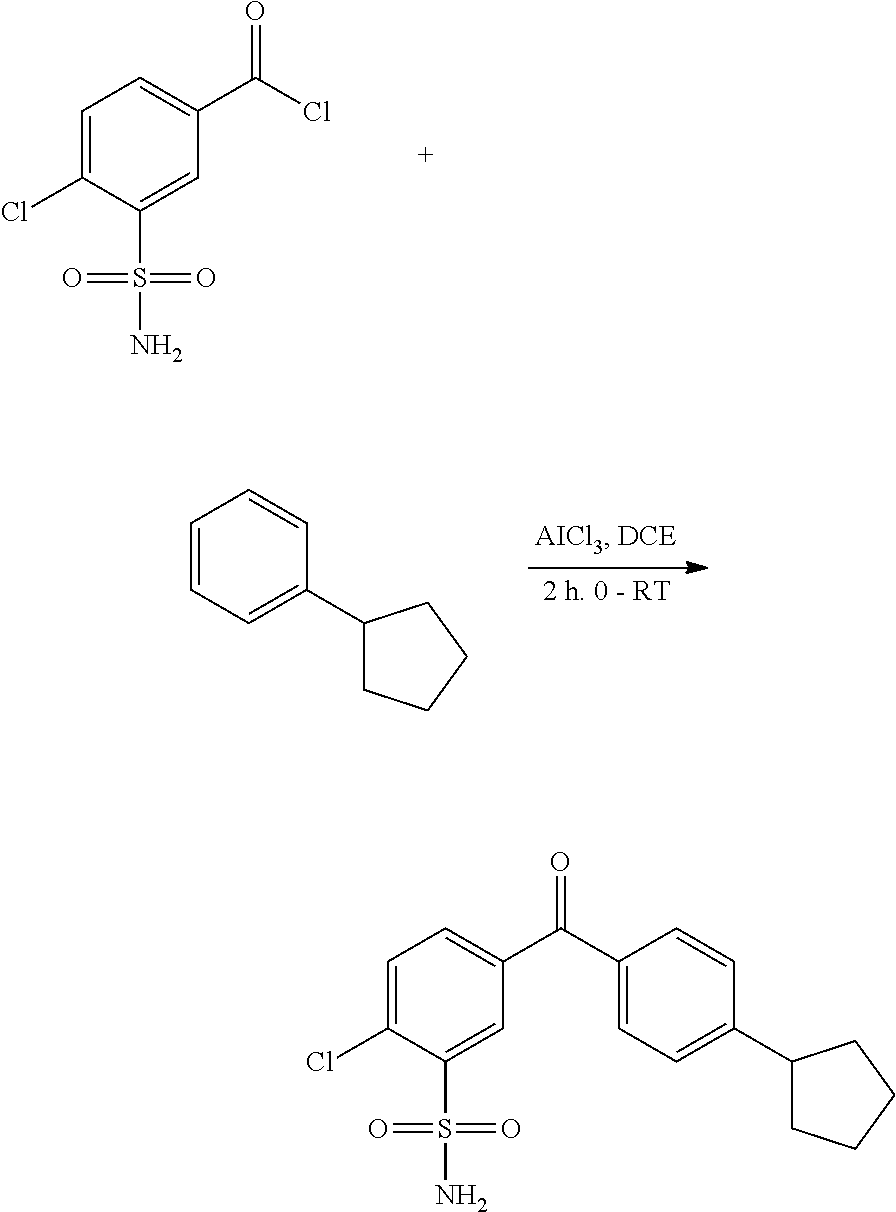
C1=C(Cl)C(S(=O)(=O)N)=CC(C(=O)Cl)=C1.C1=CC=C(C2CCCC2)C=C1.C1=C(Cl)C(S(=O)(=O)N)=CC(C(=O)C2=CC=C(C3CCCC3)C=C2)=C1
